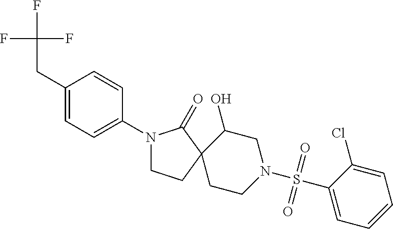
C1(CC(F)(F)F)=CC=C(N2CCC3(C2=O)CCN(S(=O)(=O)C2=CC=CC=C2Cl)CC3O)C=C1
